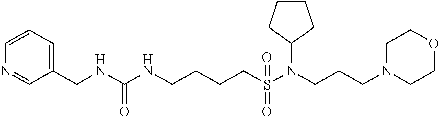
C1=CC=C(CNC(NCCCCS(N(CCCN2CCOCC2)C2CCCC2)(=O)=O)=O)C=N1
